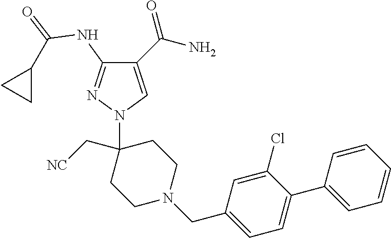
C1(C(N)=O)=CN(C2(C[NC])CCN(CC3=CC=C(C4=CC=CC=C4)C(Cl)=C3)CC2)N=C1NC(=O)C1CC1
